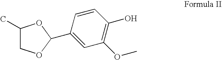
C1(C)COC(C2=CC(OC)=C(O)C=C2)O1
